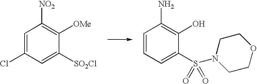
C1=C(Cl)C=C([SO2Cl])C([OMe])=C1[NO2].C1=CC=C(S(N2CCOCC2)(=O)=O)C(O)=C1N
